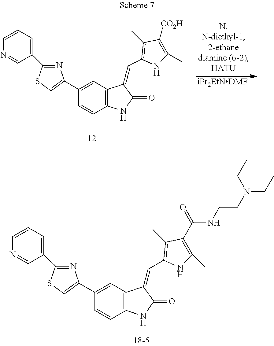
C12=C(C=C(C3=CSC(C4=CC=CN=C4)=N3)C=C1)C(=CC1=C(C)C(C(NCCN(CC)CC)=O)=C(C)N1)C(=O)N2.[iPr2EtNDMF].C12=C(C=C(C3=CSC(C4=CC=CN=C4)=N3)C=C1)C(=CC1=C(C)C([CO2H])=C(C)N1)C(=O)N2
